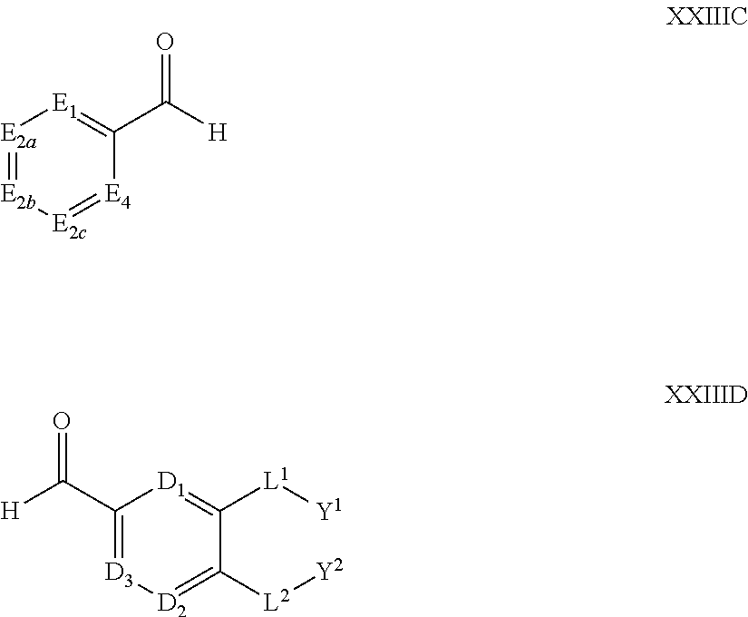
[E2a]1=[E2b][E2c]=[E4]C(C([H])=O)=[E1]1.C(C1=[D3][D2]=C([L2][Y2])C([L1][Y1])=[D1]1)([H])=O
